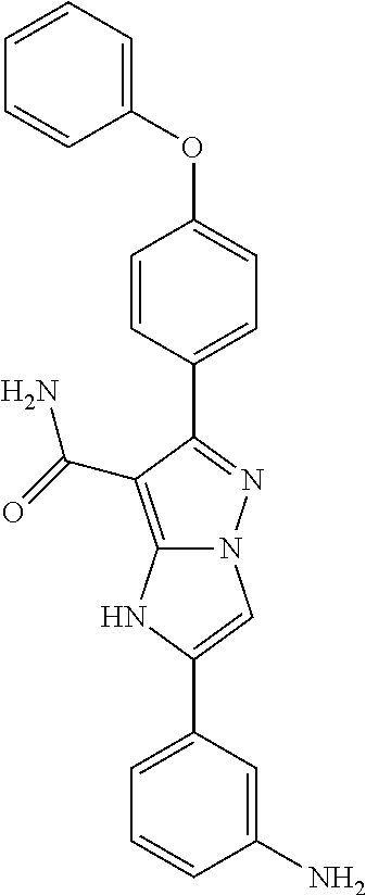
C1=CC=C(OC2=CC=C(C3=NN4C(=C3C(=O)N)NC(C3=CC=CC(N)=C3)=C4)C=C2)C=C1
